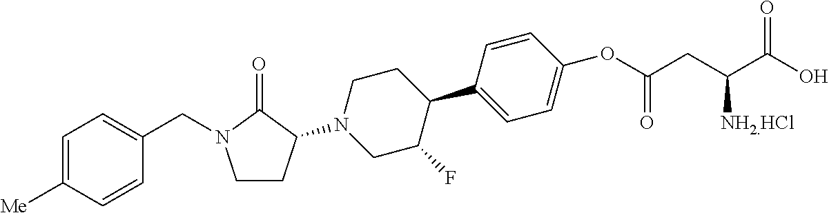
C1=C([Me])C=CC(CN2CCC(N3CC(F)C(C4=CC=C(OC(CC(C(O)=O)[NH2.HCl])=O)C=C4)CC3)C2=O)=C1
